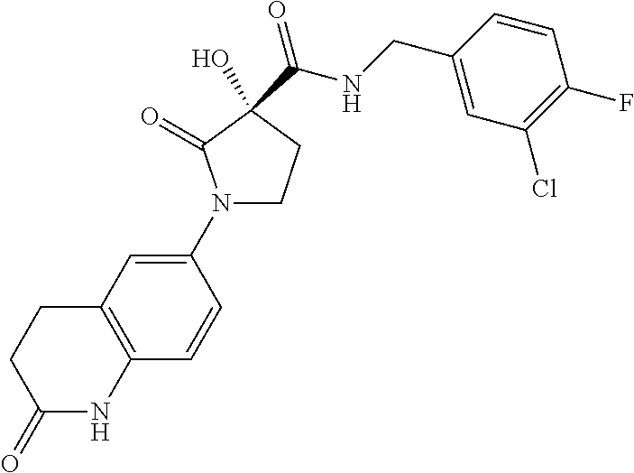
C12=C(C=C(N3CCC(C(NCC4=CC(Cl)=C(F)C=C4)=O)(O)C3=O)C=C1)CCC(=O)N2
